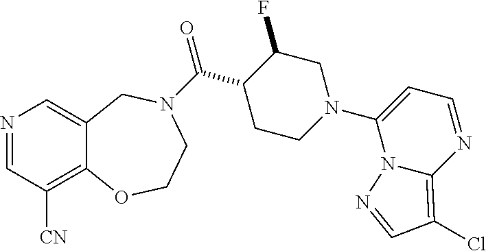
N1=CC([CN])=C2C(=C1)CN(C(C1CCN(C3=CC=NC4=C(Cl)C=NN34)CC1F)=O)CCO2
